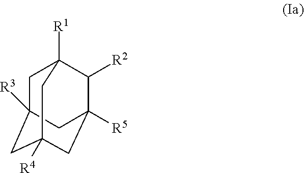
C1C2([R3])CC3([R4])CC([R5])(C([R2])C1([R1])C3)C2
